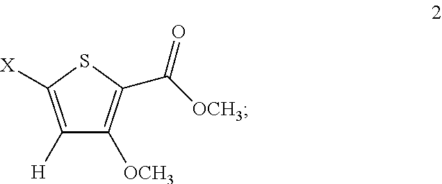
C1([H])=C([X])SC(C([OCH3])=O)=C1[OCH3]
